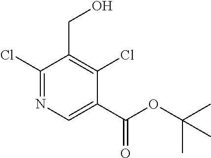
C1(Cl)=NC=C(C(OC(C)(C)C)=O)C(Cl)=C1CO
